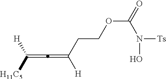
C([H])([H11C5])=C=C([H])CCOC(=O)N(O)[Ts]
